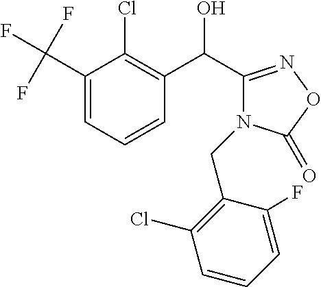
C1(C(F)(F)F)=CC=CC(C(C2=NOC(=O)N2CC2=C(Cl)C=CC=C2F)O)=C1Cl
